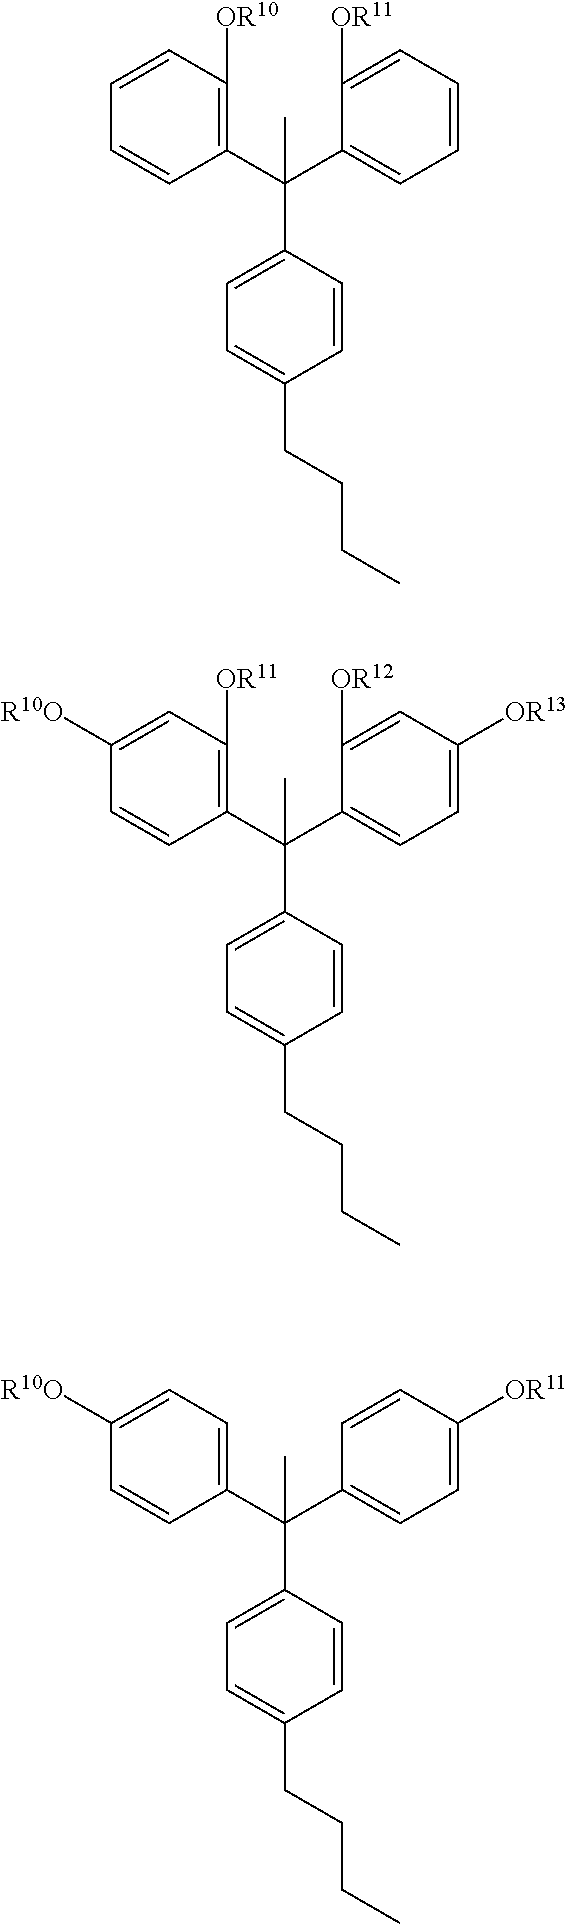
C1(C(C2=CC=C([OR13])C=C2[OR12])(C2=CC=C(CCCC)C=C2)C)=C([OR11])C=C([R10O])C=C1.C1(C(C2=CC=CC=C2[OR11])(C2=CC=C(CCCC)C=C2)C)=C([OR10])C=CC=C1.C1(C(C2=CC=C([OR11])C=C2)(C2=CC=C(CCCC)C=C2)C)=CC=C([R10O])C=C1
